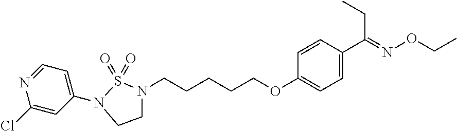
C1N(CCCCCOC2=CC=C(C(=NOCC)CC)C=C2)S(=O)(=O)N(C2=CC=NC(Cl)=C2)C1
